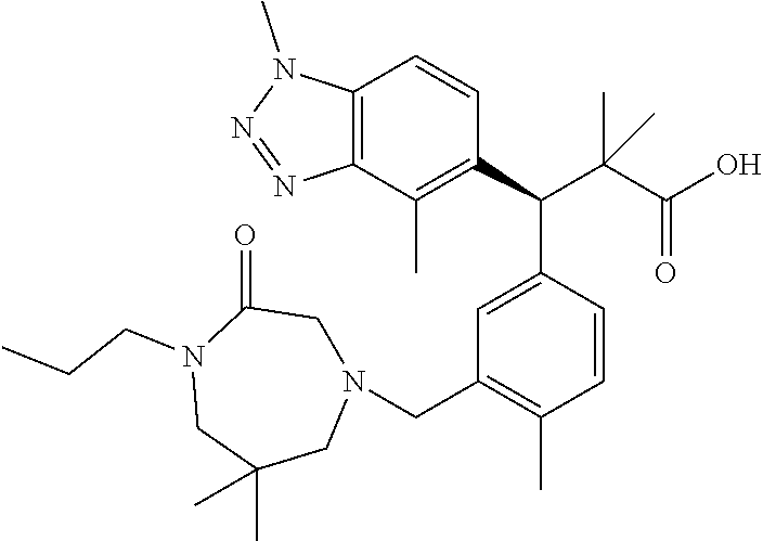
C12=C(C(C)=C(C(C(C(O)=O)(C)C)C3=CC(CN4CC(=O)N(CCC)CC(C)(C)C4)=C(C)C=C3)C=C1)N=NN2C
